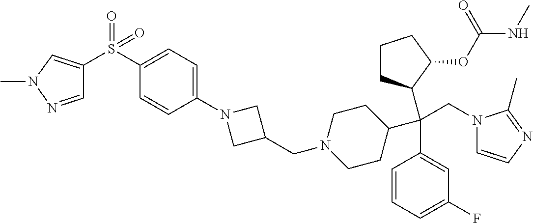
C1CC(C(C2=CC(F)=CC=C2)(CN2C=CN=C2C)C2CCCC2OC(NC)=O)CCN1CC1CN(C2=CC=C(S(=O)(=O)C3=CN(C)N=C3)C=C2)C1
